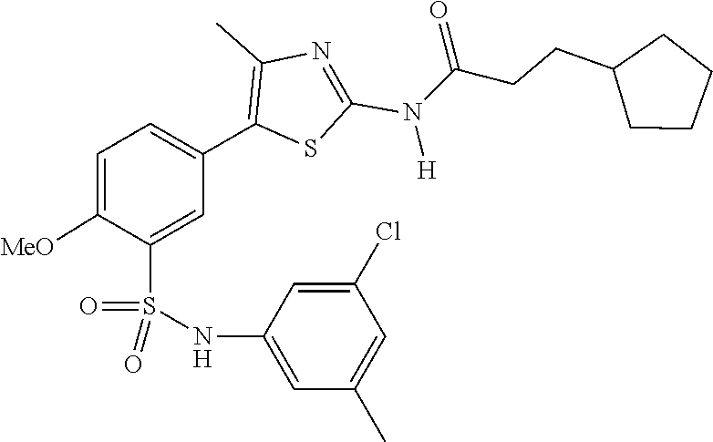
O=S(=O)(C1=CC(C2=C(C)N=C(N(C(CCC3CCCC3)=O)[H])S2)=CC=C1[MeO])NC1=CC(C)=CC(Cl)=C1
